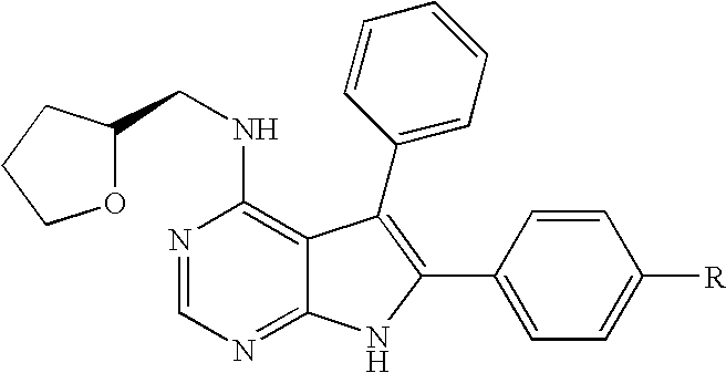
C12=C(NCC3OCCC3)N=CN=C1NC(C1=CC=C([R])C=C1)=C2C1=CC=CC=C1
